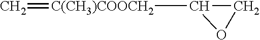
[C(CH3)COOCH2](C1CO1)=C
